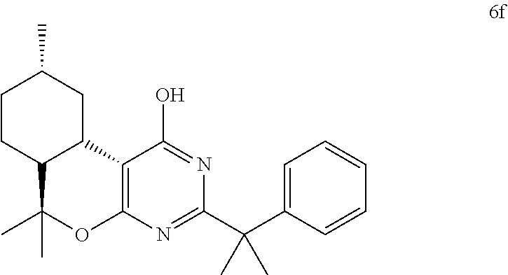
C12=C(N=C(C(C3=CC=CC=C3)(C)C)N=C1O)OC(C)(C)C1C2CC(C)CC1
